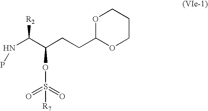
C1(CCC(C(NP)[R2])OS(=O)(=O)[R7])OCCCO1
